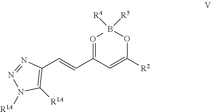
B([R5])([R4])OC(=CC(C=CC1=C([R1A])N([R1A])N=N1)=OC)[R2]
